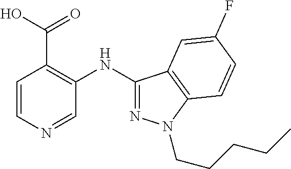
C1=CN=CC(NC2=NN(CCCCC)C3=C2C=C(F)C=C3)=C1C(O)=O
